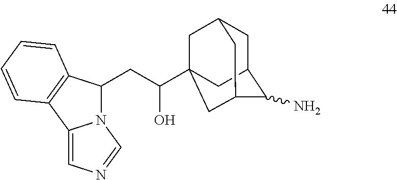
N12C(CC(O)C34CC5CC(C(N)C(C3)C5)C4)C3=C(C1=CN=C2)C=CC=C3
